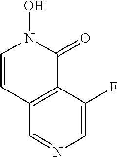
C12=C(C(F)=CN=C1)C(=O)N(O)C=C2
